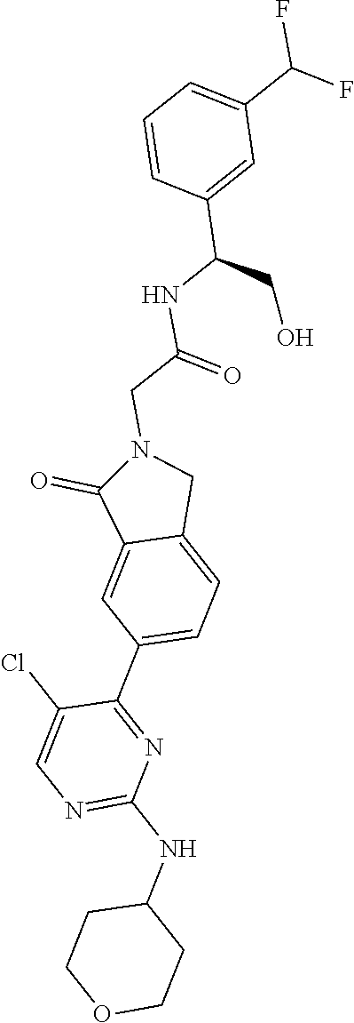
N1=C(NC2CCOCC2)N=C(C2=CC=C3C(=C2)C(=O)N(CC(=O)NC(CO)C2=CC(C(F)F)=CC=C2)C3)C(Cl)=C1
